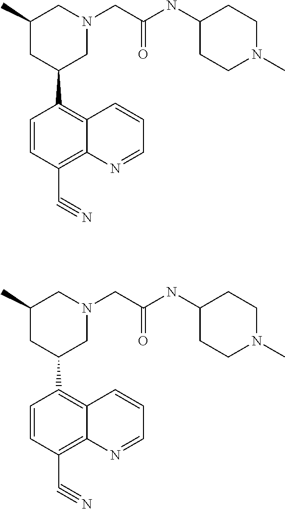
CC1CC(C2=C3C(=C(C#N)C=C2)N=CC=C3)CN(CC(NC2CCN(C)CC2)=O)C1.CC1CC(C2=C3C(=C(C#N)C=C2)N=CC=C3)CN(CC(NC2CCN(C)CC2)=O)C1
